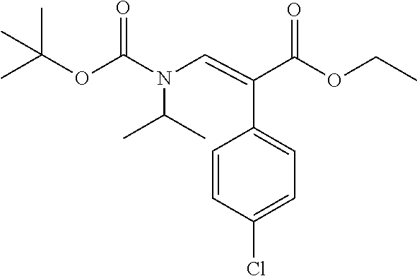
CC(OC(N(C=C(C(OCC)=O)C1=CC=C(Cl)C=C1)C(C)C)=O)(C)C
